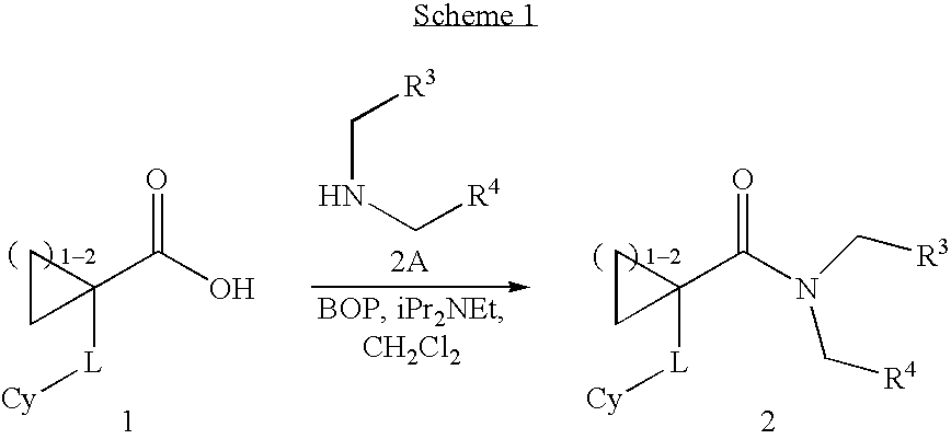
C(NC[R4])[R3].C1(C(N(C[R4])C[R3])=O)([L][Cy])CC1.C1(C(O)=O)([L][Cy])CC1
